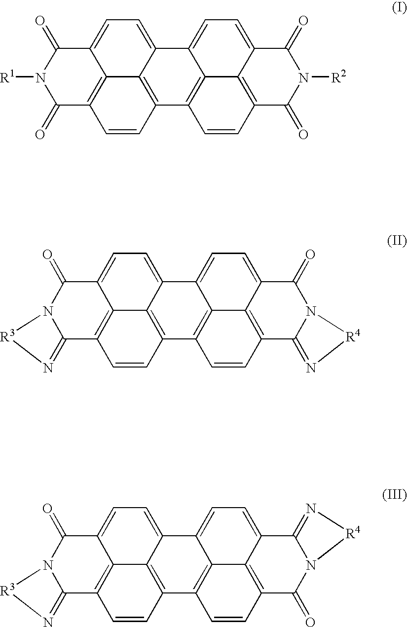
C12=CC=C3C4=C(C=CC(=C14)C(=O)N([R1])C2=O)C1=C2C3=CC=C3C2=C(C=C1)C(=O)N([R2])C3=O.C12=CC=C3C4=C(C=CC(=C14)C1=N[R3]N1C2=O)C1=C2C3=CC=C3C2=C(C=C1)C1=N[R4]N1C3=O.C12=CC=C3C4=C(C=CC(=C14)C1=N[R3]N1C2=O)C1=C2C3=CC=C3C2=C(C=C1)C(=O)N1C3=N[R4]1
